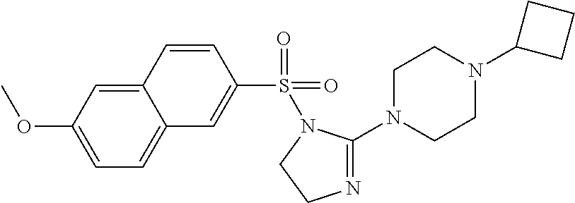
C1=C(OC)C=C2C(=C1)C=C(S(=O)(=O)N1C(N3CCN(C4CCC4)CC3)=NCC1)C=C2
